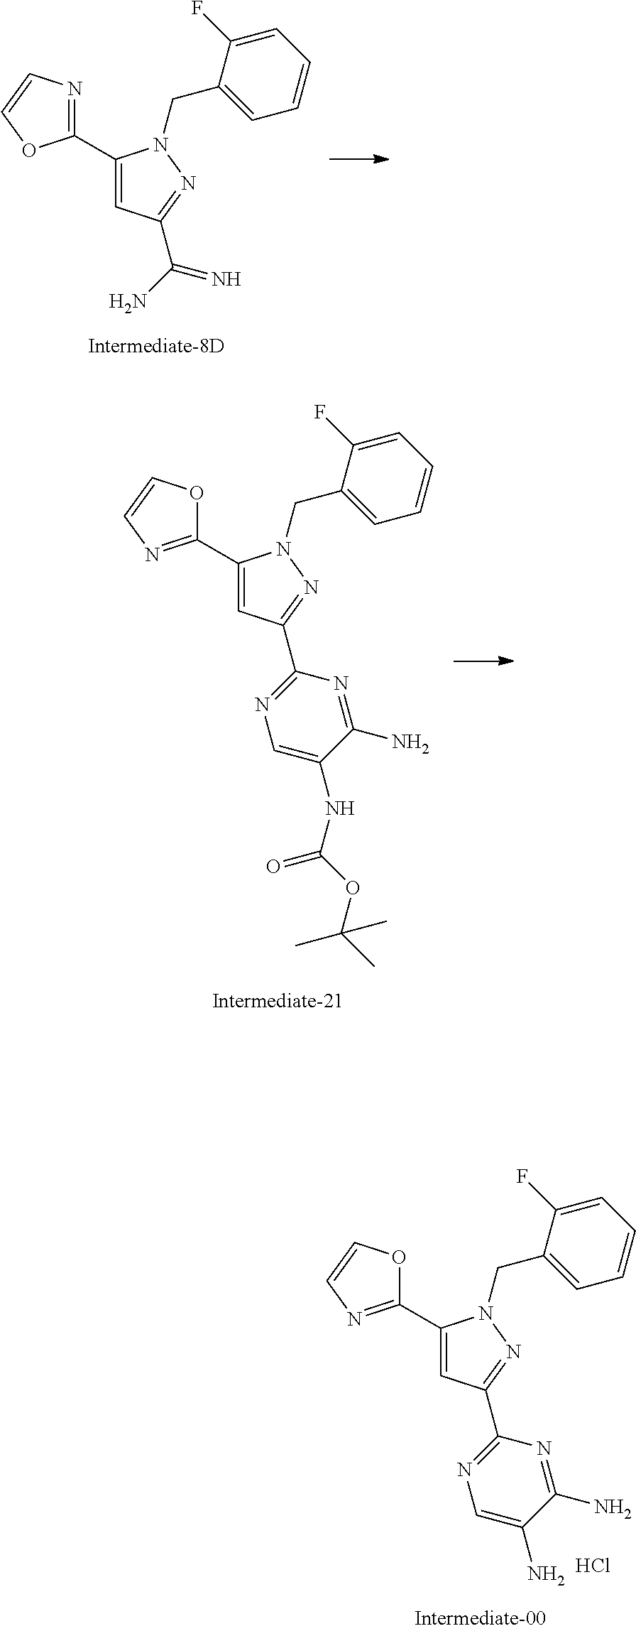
C1(C2=NC=CO2)=CC(C(N)=N)=NN1CC1=CC=CC=C1F.C1(C2=NC=CO2)=CC(C2=NC=C(NC(=O)OC(C)(C)C)C(N)=N2)=NN1CC1=CC=CC=C1F.C1(C2=NC=CO2)=CC(C2=NC=C(N)C(N)=N2)=NN1CC1=CC=CC=C1F.Cl
